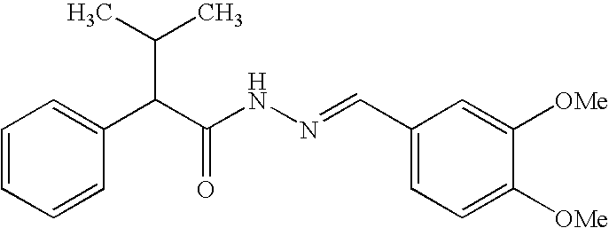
C1=CC=CC(C(C(NN=CC2=CC=C([OMe])C([OMe])=C2)=O)C(C)C)=C1
